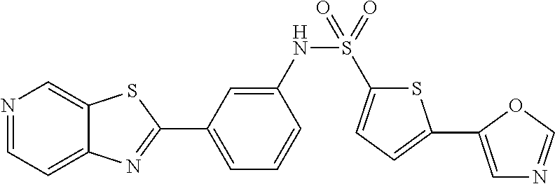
C1=C(NS(C2=CC=C(C3=CN=CO3)S2)(=O)=O)C=CC=C1C1=NC2=CC=NC=C2S1
